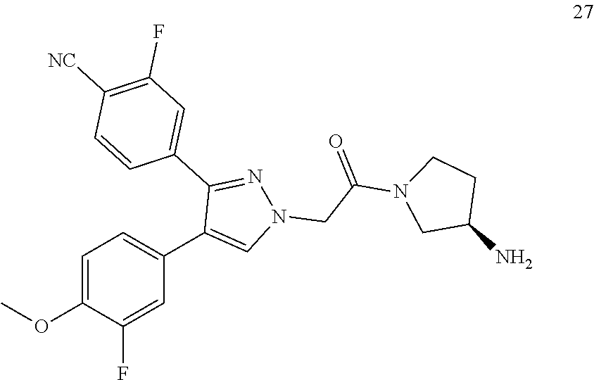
C1=C(OC)C(F)=CC(C2=CN(CC(N3CC(N)CC3)=O)N=C2C2=CC(F)=C([NC])C=C2)=C1
